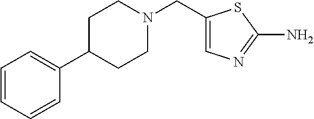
N1(CC2=CN=C(N)S2)CCC(C2=CC=CC=C2)CC1
